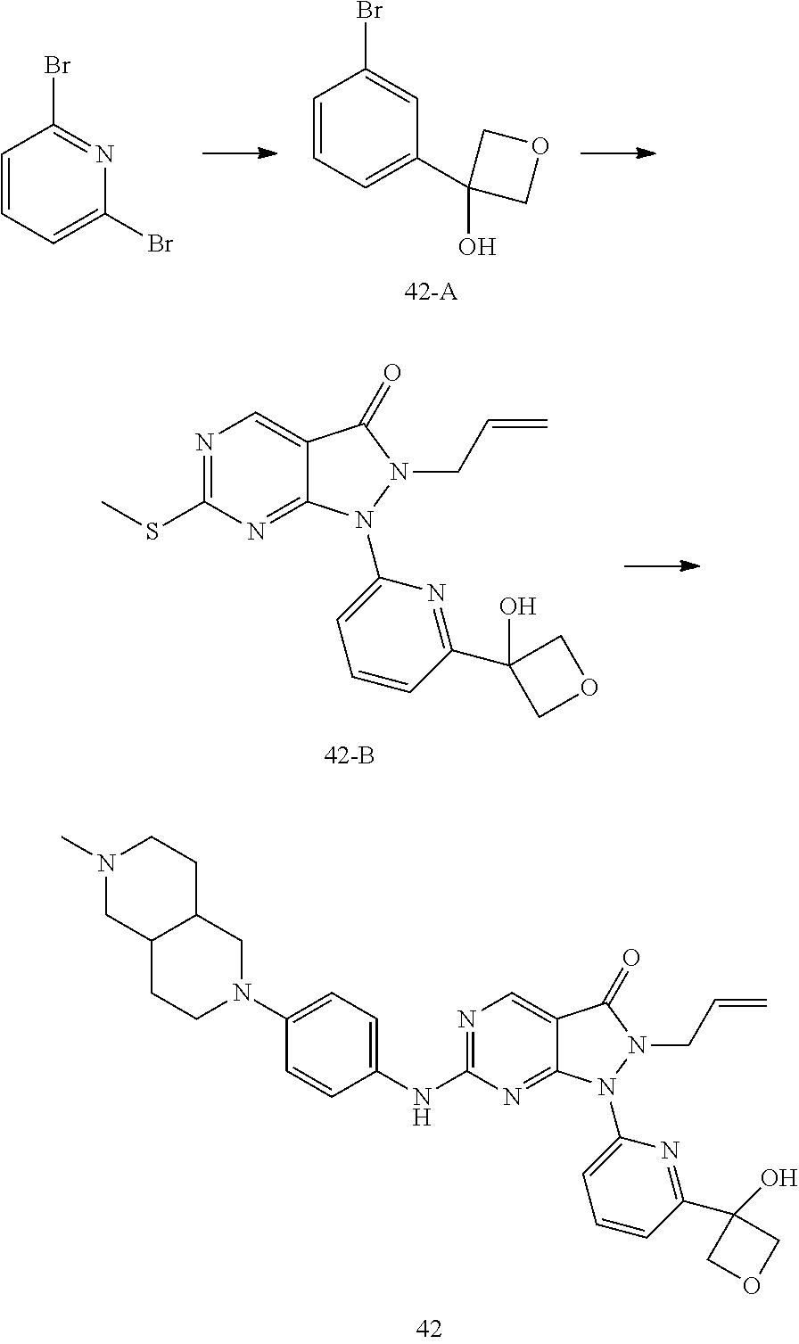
N1=C(NC2=CC=C(N3CC4C(CC3)CN(C)CC4)C=C2)N=C2C(=C1)C(=O)N(CC=C)N2C1=CC=CC(C2(O)COC2)=N1.C1=CC=C(C2(O)COC2)C=C1Br.C1=CC=C(Br)N=C1Br.N1=C(SC)N=C2C(=C1)C(=O)N(CC=C)N2C1=CC=CC(C2(O)COC2)=N1
